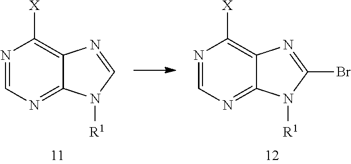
N1=CN=C2C(=C1[X])N=CN2[R1].N1=CN=C2C(=C1[X])N=C(Br)N2[R1]
